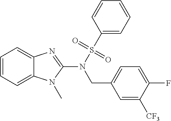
C1=CC=C2C(=C1)N=C(N(S(C1=CC=CC=C1)(=O)=O)CC1=CC=C(F)C([CF3])=C1)N2C
